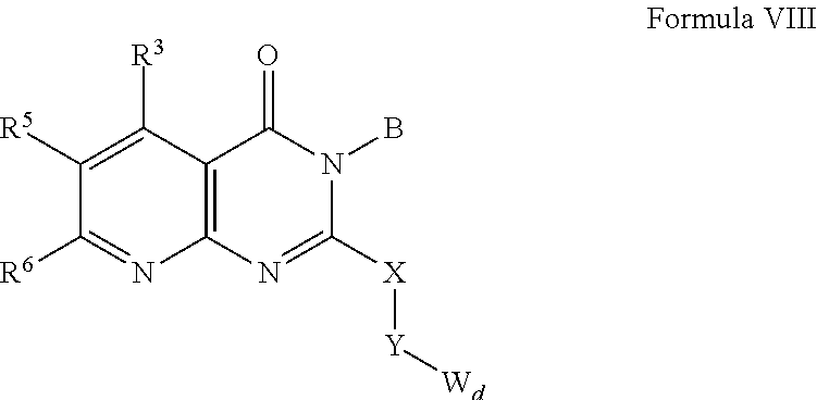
C1([R5])=C([R3])C2=C(N=C1[R6])N=C([X][Y][Wd])N(B)C2=O
